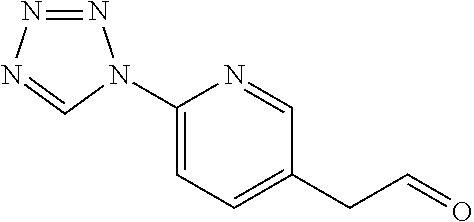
N1=NN=CN1C1=CC=C(CC=O)C=N1
